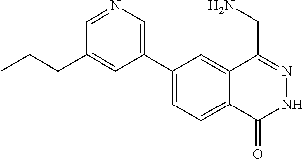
C1(C2=CN=CC(CCC)=C2)=CC=C2C(=C1)C(CN)=NNC2=O
